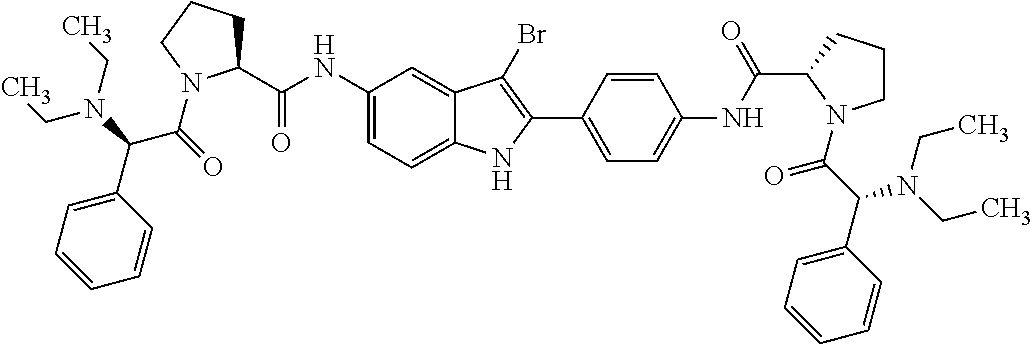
C1(NC(C2CCCN2C(=O)C(N(CC)CC)C2=CC=CC=C2)=O)=CC=C2C(=C1)C(Br)=C(C1=CC=C(NC(C3N(C(C(N(CC)CC)C4=CC=CC=C4)=O)CCC3)=O)C=C1)N2
